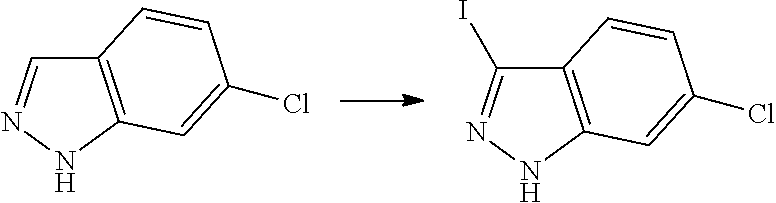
C12=C(NN=C1)C=C(Cl)C=C2.C12=C(NN=C1I)C=C(Cl)C=C2
